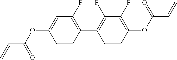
C1(C2=C(F)C(F)=C(OC(C=C)=O)C=C2)=C(F)C=C(OC(C=C)=O)C=C1
